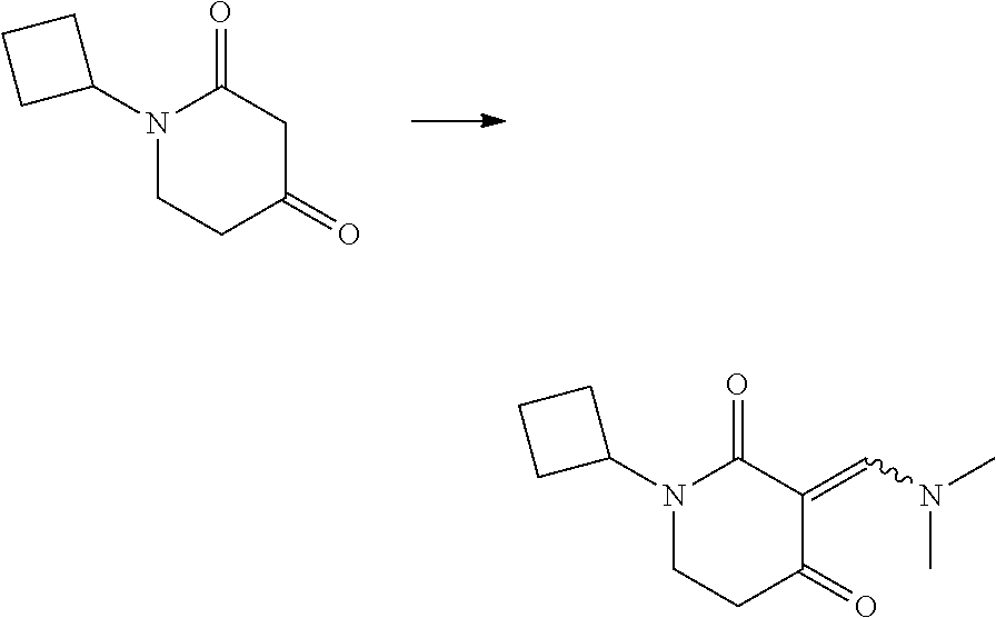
N1(C2CCC2)C(=O)CC(=O)CC1.N1(C2CCC2)C(=O)C(=CN(C)C)C(=O)CC1
